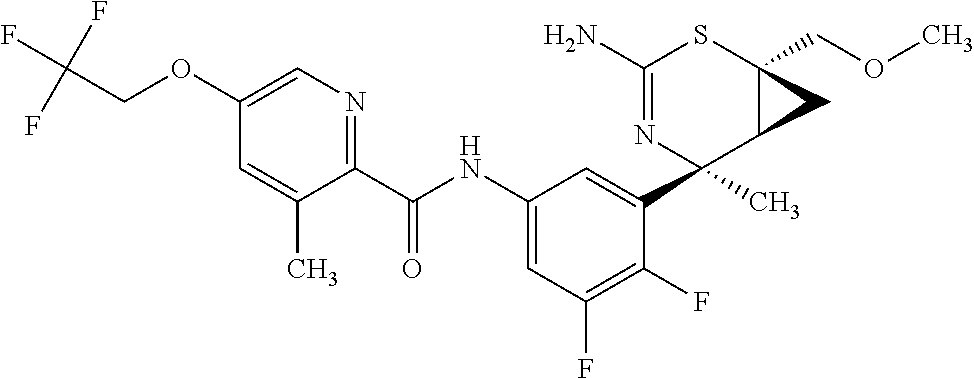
C1(N)=NC(C2=CC(NC(C3=NC=C(OCC(F)(F)F)C=C3C)=O)=CC(F)=C2F)(C)C2C(COC)(S1)C2
